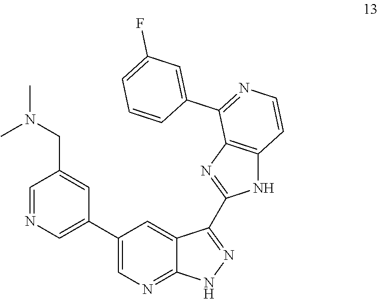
C(C1=CC(C2=CN=C3C(=C2)C(C2=NC4=C(N2)C=CN=C4C2=CC(F)=CC=C2)=NN3)=CN=C1)N(C)C
